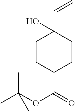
C1CC(C(OC(C)(C)C)=O)CCC1(C=C)O
